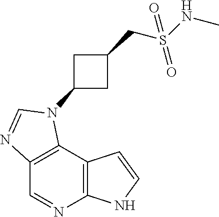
C1=NC2=C(C3=C1N=CN3C1CC(CS(NC)(=O)=O)C1)C=CN2
